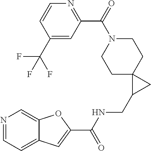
N1=CC=C2C(=C1)OC(C(NCC1CC13CCN(C(C1=NC=CC(C(F)(F)F)=C1)=O)CC3)=O)=C2
